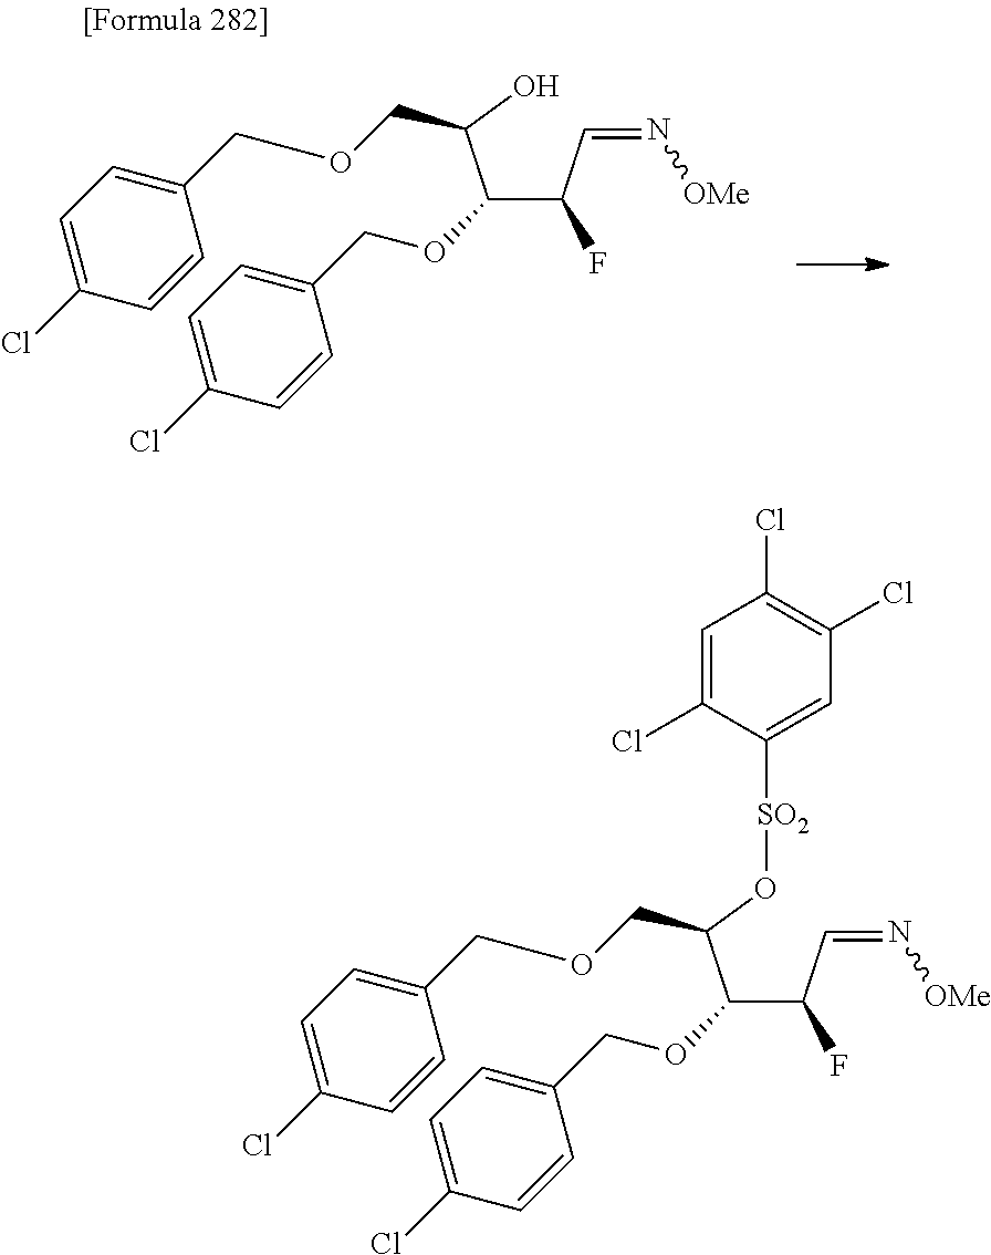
C(C(C=N[OMe])F)(C(O)COCC1=CC=C(Cl)C=C1)OCC1=CC=C(Cl)C=C1.C(C(C=N[OMe])F)(C(O[SO2]C1=CC(Cl)=C(Cl)C=C1Cl)COCC1=CC=C(Cl)C=C1)OCC1=CC=C(Cl)C=C1
